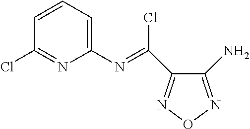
C1=CC=C(N=C(Cl)C2=NON=C2N)N=C1Cl
